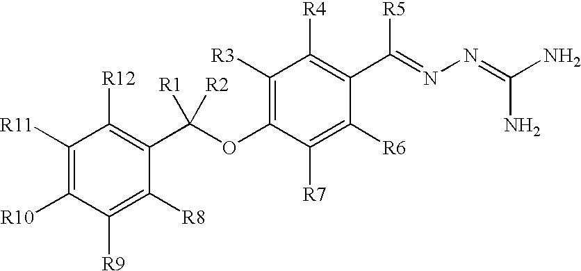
C1([R11])=C([R10])C([R9])=C([R8])C(C(OC2=C([R3])C([R4])=C(C(=NN=C(N)N)[R5])C([R6])=C2[R7])([R1])[R2])=C1[R12]
